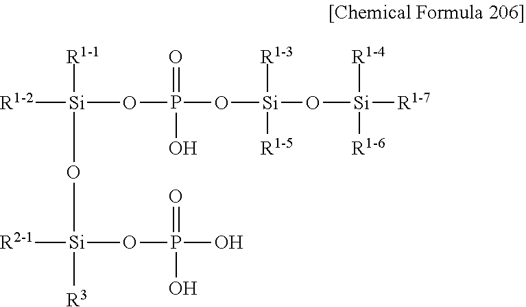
[R1-2][Si]([R1-1])(OP(=O)(O[Si]([R1-3])([R1-5])O[Si]([R1-4])([R1-6])[R1-7])O)O[Si]([R2-1])(OP(=O)(O)O)[R3]
